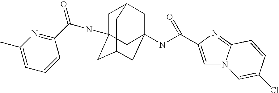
C1C2(NC(=O)C3=NC(C)=CC=C3)CC3CC(NC(=O)C4=CN5C(=N4)C=CC(Cl)=C5)(CC1C3)C2
